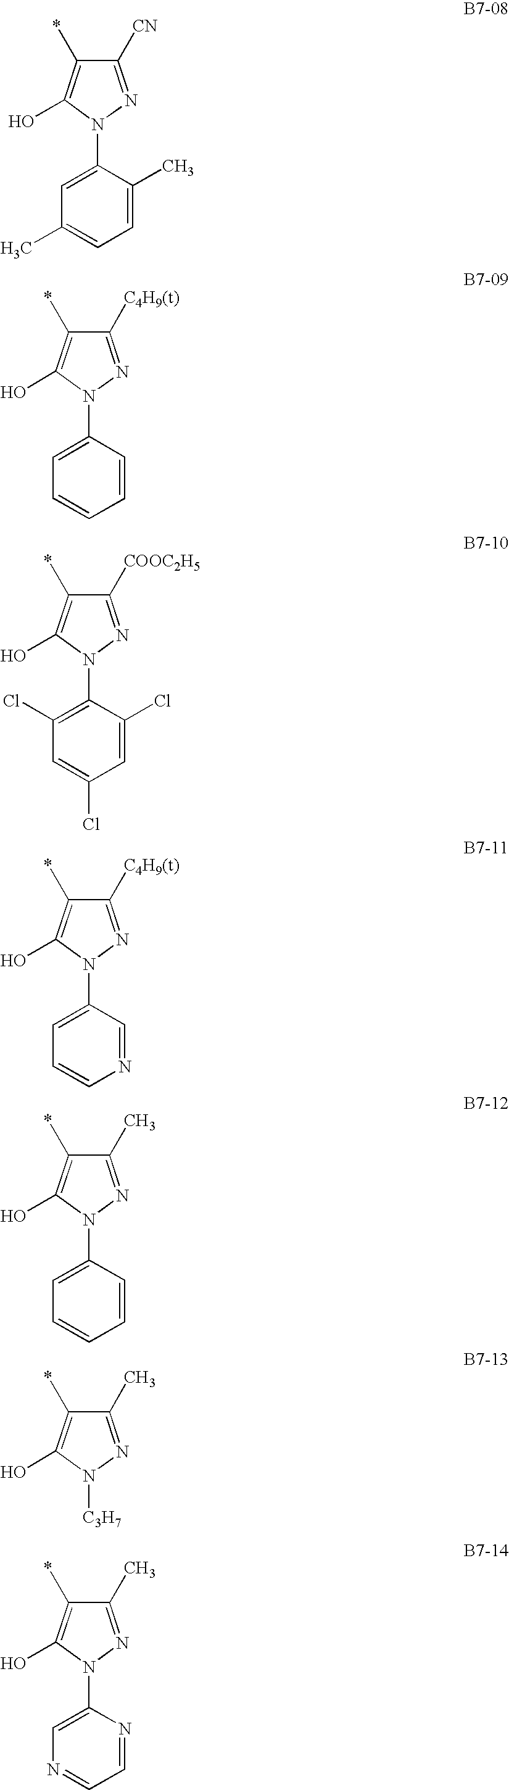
C1([CN])=NN(C2=CC(C)=CC=C2C)C(O)=C1*.C1([C4H9(t)])=NN(C2=CC=CC=C2)C(O)=C1*.C1([COOC2H5])=NN(C2=C(Cl)C=C(Cl)C=C2Cl)C(O)=C1*.C1([C4H9(t)])=NN(C2=CC=CN=C2)C(O)=C1*.C1(C)=NN(C2=CC=CC=C2)C(O)=C1*.C1(C)=NN([C3H7])C(O)=C1*.C1(C)=NN(C2=CN=CC=N2)C(O)=C1*
